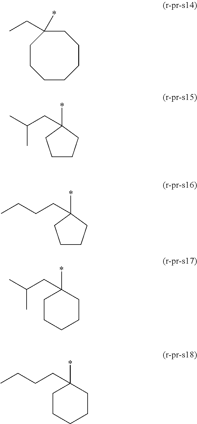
C1CCCCC(*)(CC)CC1.C1CCC(*)(CC(C)C)C1.C1CCC(*)(CCCC)C1.C1(CC(C)C)(*)CCCCC1.C1(CCCC)(*)CCCCC1
